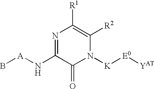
N1=C(N[A]B)C(=O)N([K][E0][YAT])C([R2])=C1[R1]
